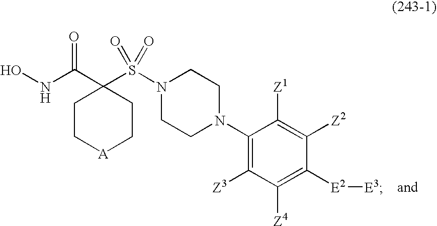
ONC(C1(S(N2CCN(C3=C([Z3])C([Z4])=C([E2][E3])C([Z2])=C3[Z1])CC2)(=O)=O)CC[A]CC1)=O
